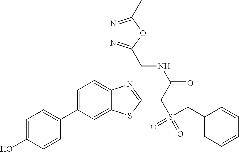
C1=C(C2=CC=C(O)C=C2)C=C2C(=C1)N=C(C(C(=O)NCC1=NN=C(C)O1)S(=O)(=O)CC1=CC=CC=C1)S2
